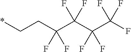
*CCC(C(C(C(F)(F)F)(F)F)(F)F)(F)F
